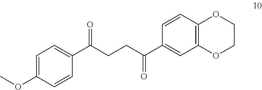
C1=C(OC)C=CC(C(CCC(C2=CC3=C(C=C2)OCCO3)=O)=O)=C1
